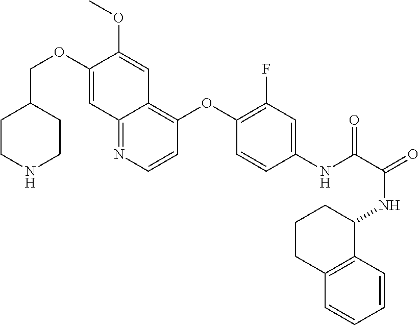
C1CNCCC1COC1=CC2=NC=CC(OC3=C(F)C=C(NC(=O)C(NC4CCCC5=C4C=CC=C5)=O)C=C3)=C2C=C1OC
